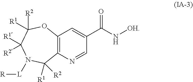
O1C([R2])([R1])C([R1])([R2])N([L][R])C([R1])([R2])C2=C1C=C(C(N[OH])=O)C=N2
